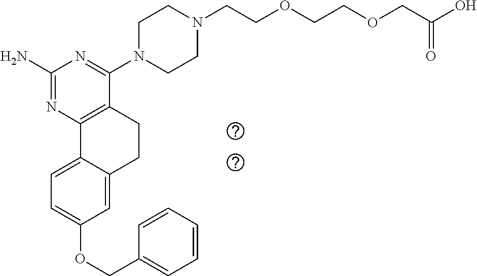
C1(N)=NC2=C(C(N3CCN(CCOCCOCC(O)=O)CC3)=N1)CCC1=CC(OCC3=CC=CC=C3)=CC=C21
